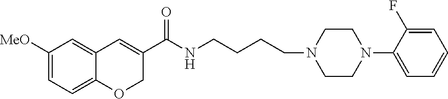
C1([MeO])=CC=C2C(=C1)C=C(C(NCCCCN1CCN(C3=CC=CC=C3F)CC1)=O)CO2
